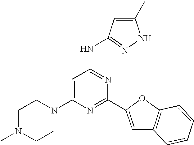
C1N(C)CCN(C2=CC(NC3=NNC(C)=C3)=NC(C3=CC4=C(O3)C=CC=C4)=N2)C1
